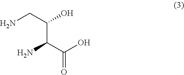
NCC(C(C(O)=O)N)O
